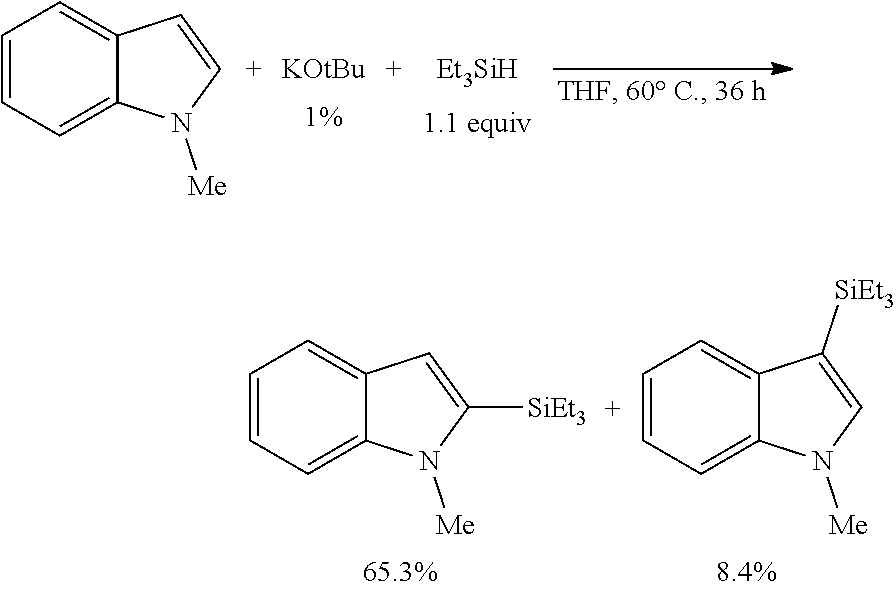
[Et3SiH].C1=CC=C2C(=C1)C=CN2[Me].[KOtBu].C1=CC=C2C(=C1)C=C([SiEt3])N2[Me].C1=CC=C2C(=C1)C([SiEt3])=CN2[Me]
